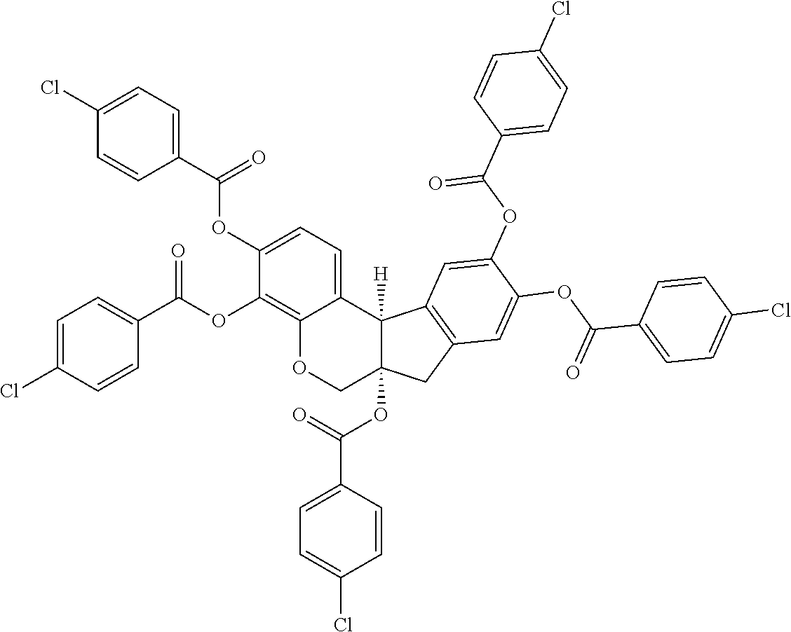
C12=C(OC(C3=CC=C(Cl)C=C3)=O)C(OC(C3=CC=C(Cl)C=C3)=O)=CC=C1C1([H])C(OC(C3=CC=C(Cl)C=C3)=O)(CO2)CC2=C1C=C(OC(C1=CC=C(Cl)C=C1)=O)C(OC(C1=CC=C(Cl)C=C1)=O)=C2
